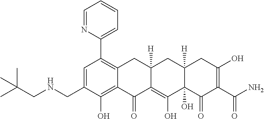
C1=C(CNCC(C)(C)C)C(O)=C2C(=C1C1=CC=CC=N1)CC1([H])C(=C(O)C3(O)C([H])(C1)CC(O)=C(C(N)=O)C3=O)C2=O
